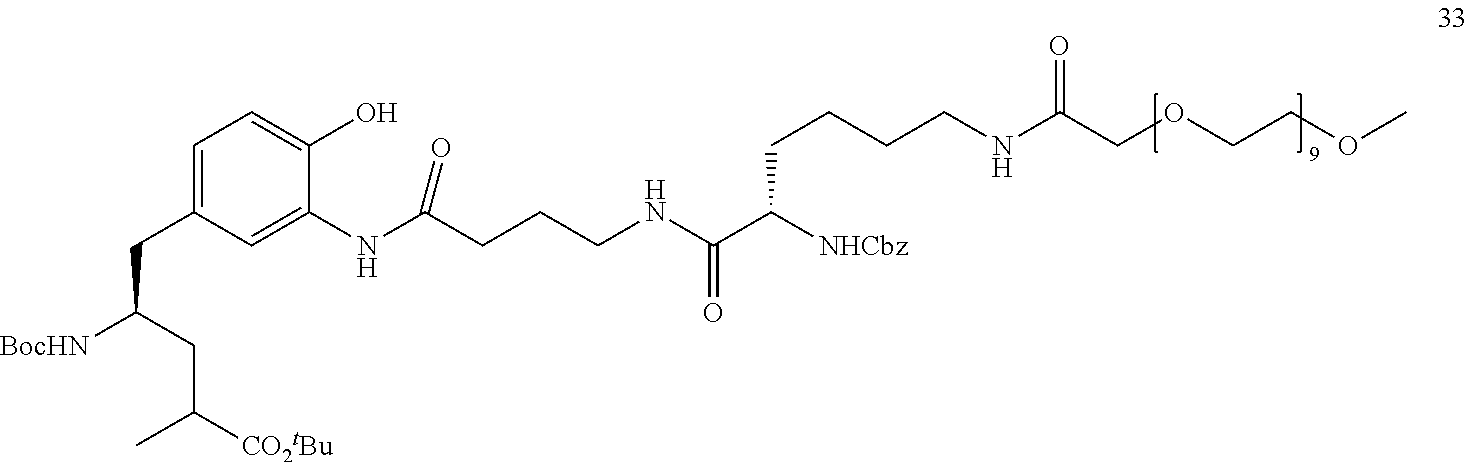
C(CCCNC(C([NHCbz])CCCCNC(COCCOC)=O)=O)(NC1=CC(CC(CC(C)[CO2tBu])[BocHN])=CC=C1O)=O
